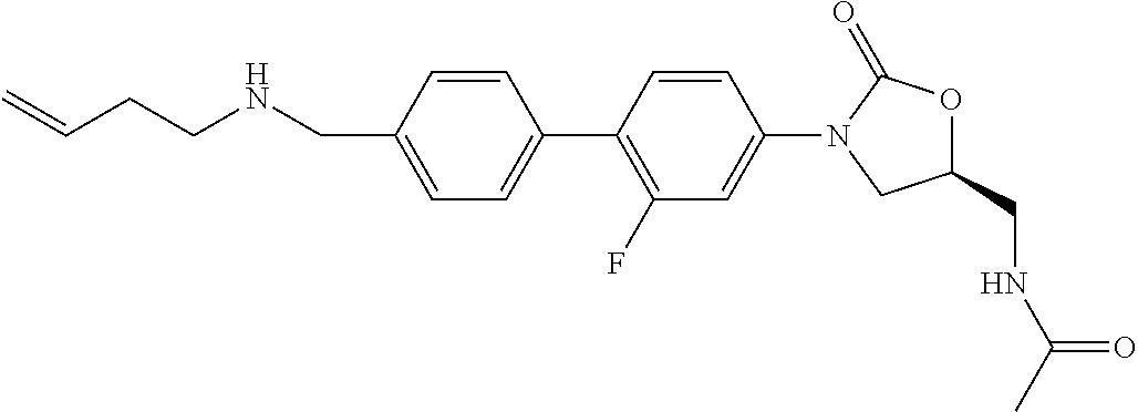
N(CC1=CC=C(C2=C(F)C=C(N3CC(CNC(C)=O)OC3=O)C=C2)C=C1)CCC=C
